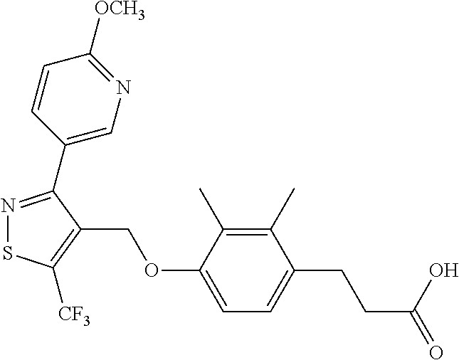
N1=C(C2=CN=C([OCH3])C=C2)C(COC2=CC=C(CCC(=O)O)C(C)=C2C)=C([CF3])S1
